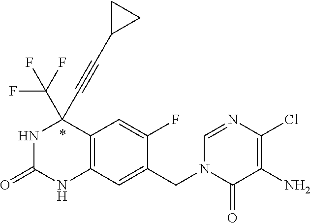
N1C(=O)NC2=C(C1(C#CC1CC1)C(F)(F)F)C=C(F)C(CN1C(=O)C(N)=C(Cl)N=C1)=C2
